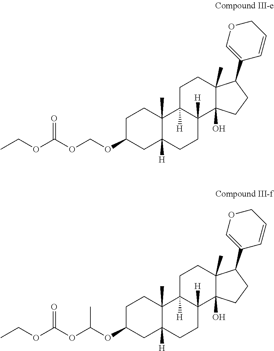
C1C(OCOC(OCC)=O)CC2([H])C(C)(C1)C1([H])C([H])(CC2)C2(O)C(C)(CC1)C(C1=COCC=C1)CC2.C1C(OC(OC(OCC)=O)C)CC2([H])C(C)(C1)C1([H])C([H])(CC2)C2(O)C(C)(CC1)C(C1=COCC=C1)CC2
